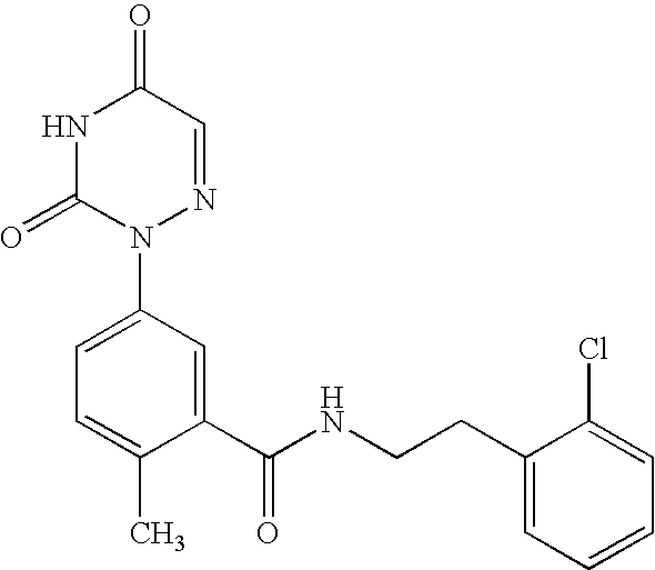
N1C(=O)N(C2=CC=C(C)C(C(NCCC3=CC=CC=C3Cl)=O)=C2)N=CC1=O
